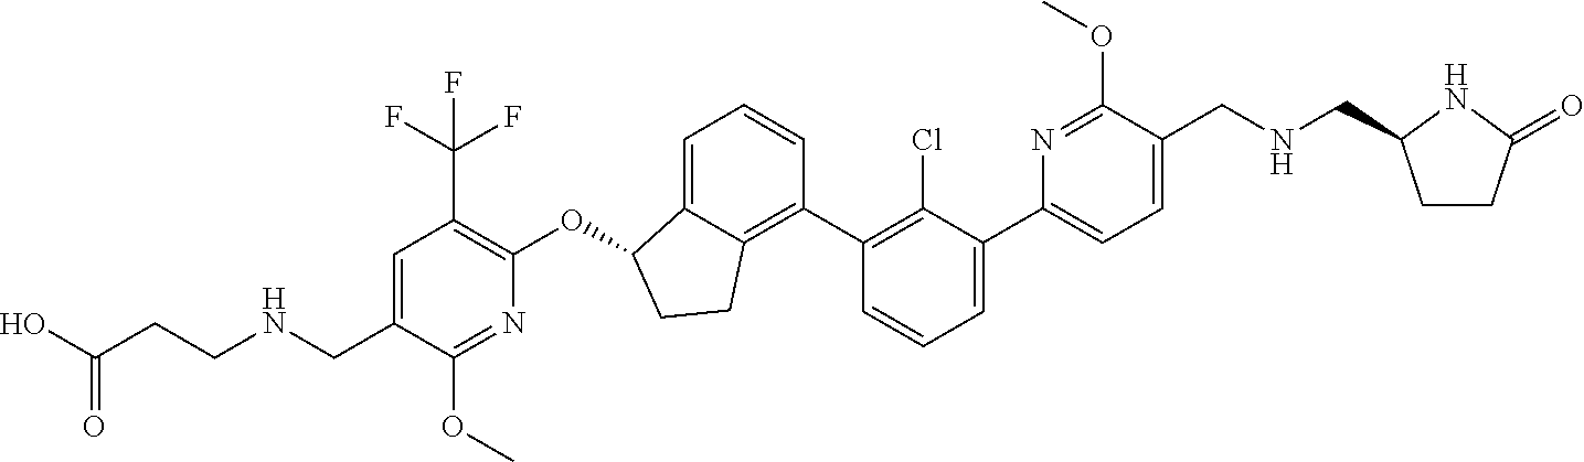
O(C1C2=CC=CC(C3=C(Cl)C(C4=CC=C(CNCC5CCC(=O)N5)C(OC)=N4)=CC=C3)=C2CC1)C1=C(C(F)(F)F)C=C(CNCCC(O)=O)C(OC)=N1
